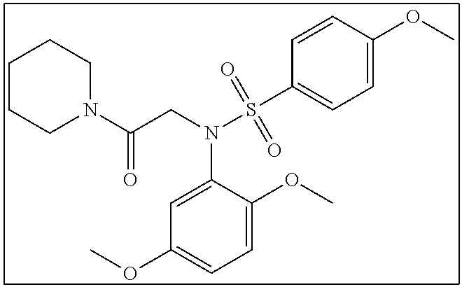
C1=C(OC)C=CC(S(N(C2=CC(OC)=CC=C2OC)CC(N2CCCCC2)=O)(=O)=O)=C1
